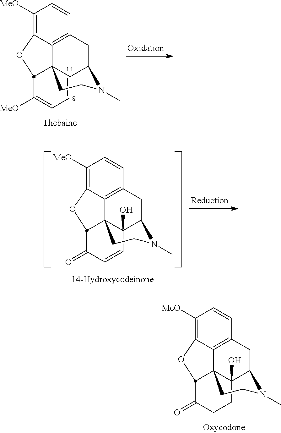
C1([MeO])=C2C3=C(C=C1)CC1C4=CC=C([MeO])C(C34CCN1C)O2.C1([MeO])=C2C3=C(C=C1)CC1C4(O)C3(CCN1C)C(C(=O)C=C4)O2.C1([MeO])=C2C3=C(C=C1)CC1C4(O)C3(CCN1C)C(C(=O)CC4)O2
